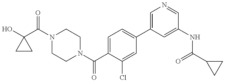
OC1(C(N2CCN(C(C3=CC=C(C4=CN=CC(NC(C5CC5)=O)=C4)C=C3Cl)=O)CC2)=O)CC1
